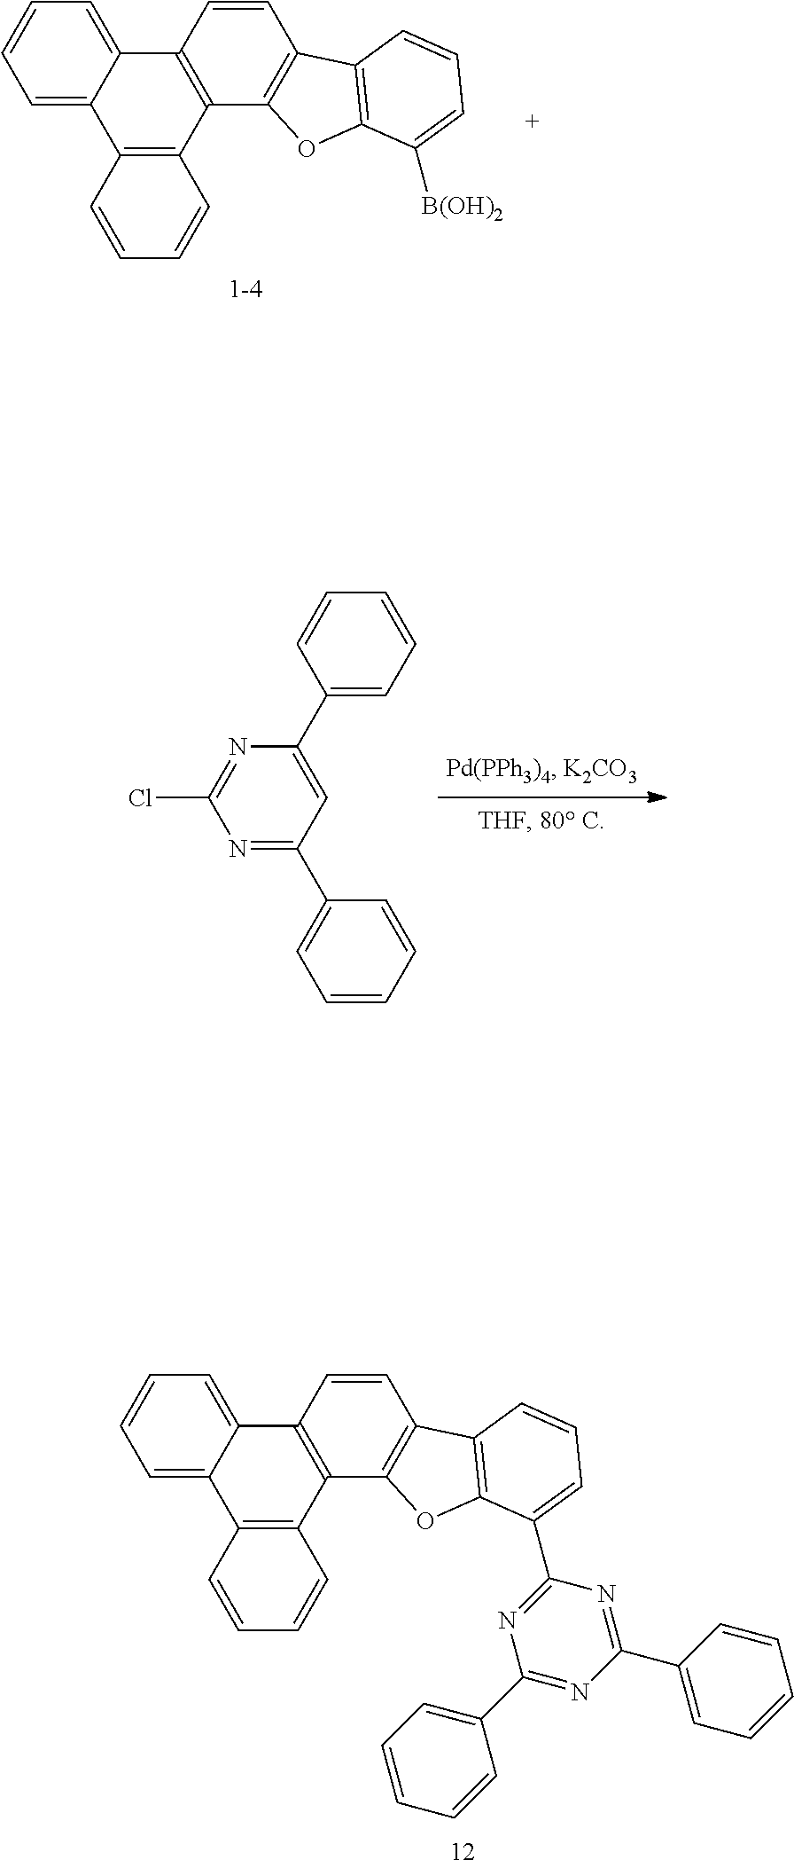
ClC1=NC(C2=CC=CC=C2)=CC(C2=CC=CC=C2)=N1.[1-4].C1=CC=C2C(=C1)C1=C(C3=C2C=CC=C3)C2=C(C=C1)C1=C(C([B(OH)2])=CC=C1)O2.C1=CC=C2C(=C1)C1=C(C3=C2C=CC=C3)C2=C(C=C1)C1=C(C(C3=NC(C4=CC=CC=C4)=NC(C4=CC=CC=C4)=N3)=CC=C1)O2
